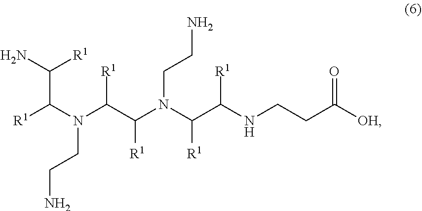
[R1]C(N(C(C(N(C(C(NCCC([OH])=O)[R1])[R1])CCN)[R1])[R1])CCN)C(N)[R1]
